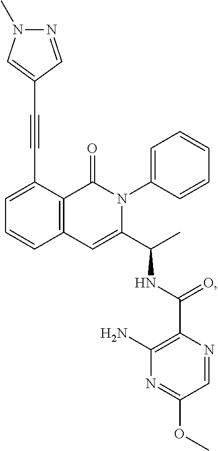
C1(C#CC2=CN(C)N=C2)=CC=CC2=C1C(=O)N(C1=CC=CC=C1)C(C(C)NC(C1=C(N)N=C(OC)C=N1)=O)=C2
